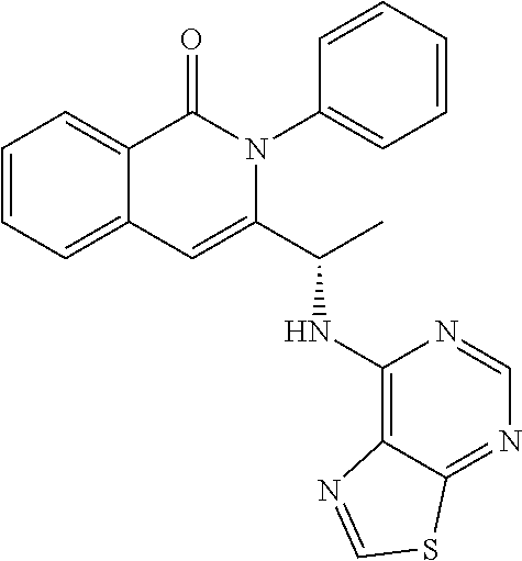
C1=C2C(=CC=C1)C=C(C(C)NC1=C3C(=NC=N1)SC=N3)N(C1=CC=CC=C1)C2=O
